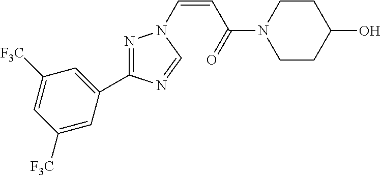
C1(C2=NN(C=CC(N3CCC(O)CC3)=O)C=N2)=CC([F3C])=CC([F3C])=C1
